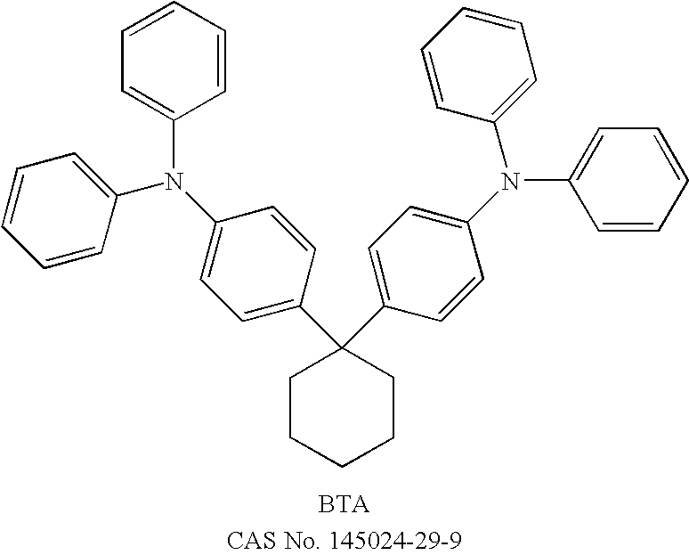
C1=CC(N(C2=CC=CC=C2)C2=CC=C(C3(C4=CC=C(N(C5=CC=CC=C5)C5=CC=CC=C5)C=C4)CCCCC3)C=C2)=CC=C1
